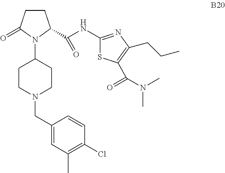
C1CC(=O)N(C2CCN(CC3=CC(C)=C(Cl)C=C3)CC2)C1C(NC1=NC(CCC)=C(C(=O)N(C)C)S1)=O
